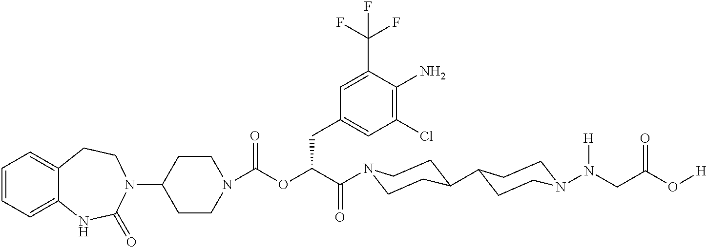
C1=CC=C2C(=C1)CCN(C1CCN(C(=O)OC(C(=O)N3CCC(C4CCN(N(CC(O[H])=O)[H])CC4)CC3)CC3=CC(Cl)=C(N)C(C(F)(F)F)=C3)CC1)C(=O)N2
